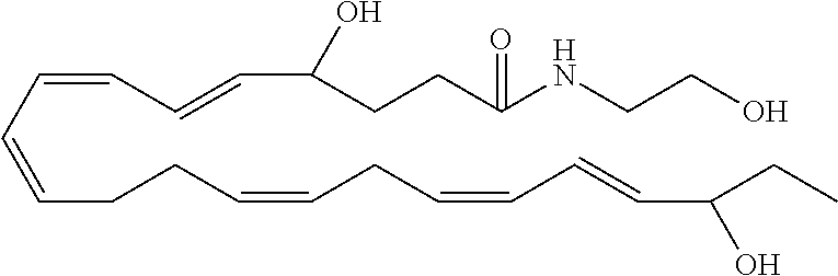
C(C=CCCC=CCC=CC=CC(CC)O)=CC=CC(CCC(NCCO)=O)O
